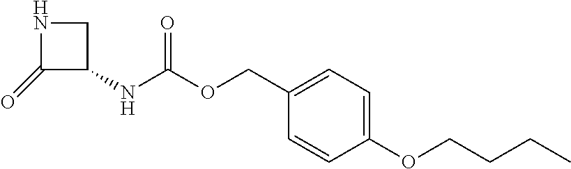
C1(=O)C(NC(OCC2=CC=C(OCCCC)C=C2)=O)CN1
